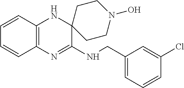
C12=C(N=C(NCC3=CC=CC(Cl)=C3)C3(N1)CCN(O)CC3)C=CC=C2
